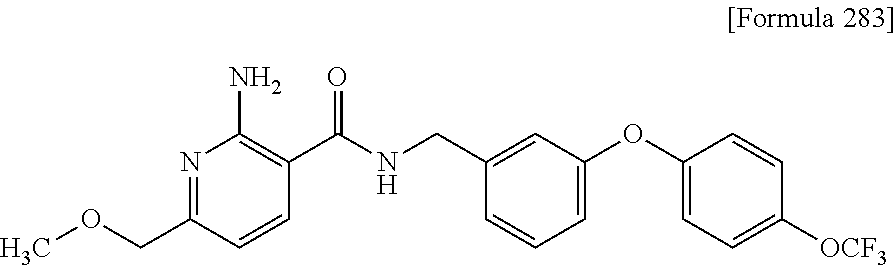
N1=C(COC)C=CC(C(NCC2=CC(OC3=CC=C([OCF3])C=C3)=CC=C2)=O)=C1N
